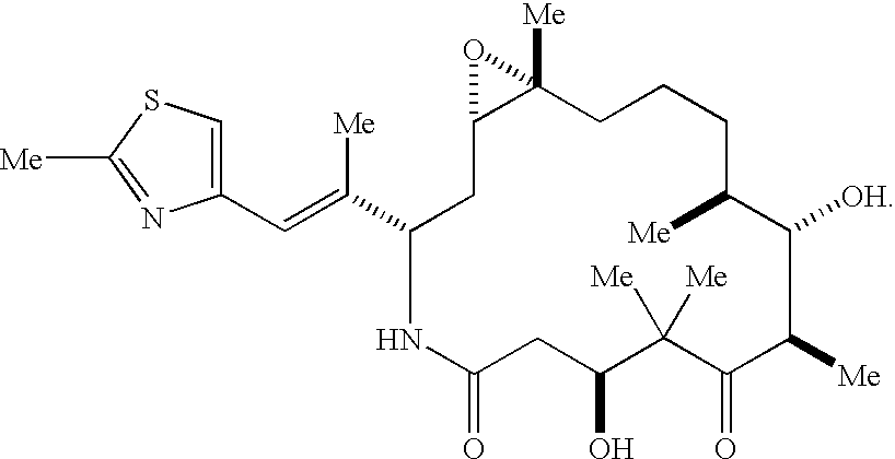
C1(=O)NC(C(=CC2=CSC([Me])=N2)[Me])CC2C([Me])(CCCC([Me])C([OH])C([Me])C(=O)C([Me])([Me])C(O)C1)O2
